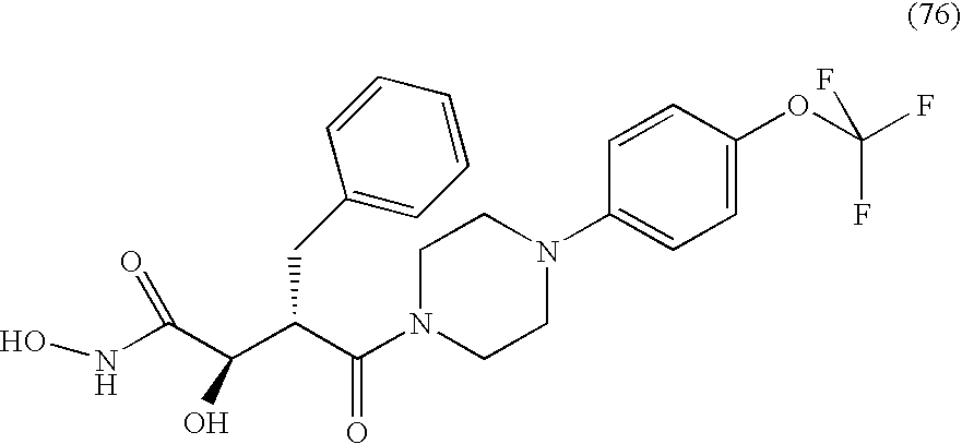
ONC(C(C(C(N1CCN(C2=CC=C(OC(F)(F)F)C=C2)CC1)=O)CC1=CC=CC=C1)O)=O
